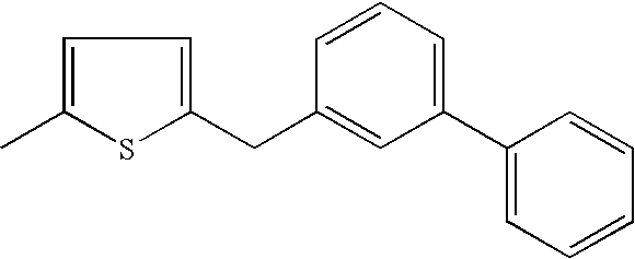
C1=C(C)SC(CC2=CC(C3=CC=CC=C3)=CC=C2)=C1
